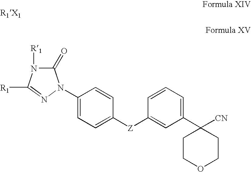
C1(=O)N([R1])C([R1])=NN1C1=CC=C([Z]C2=CC(C3([CN])CCOCC3)=CC=C2)C=C1
